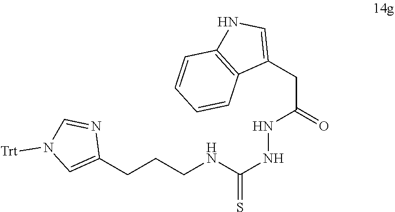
C1(CCCNC(NNC(=O)CC2=CNC3=C2C=CC=C3)=S)=CN([Trt])C=N1
